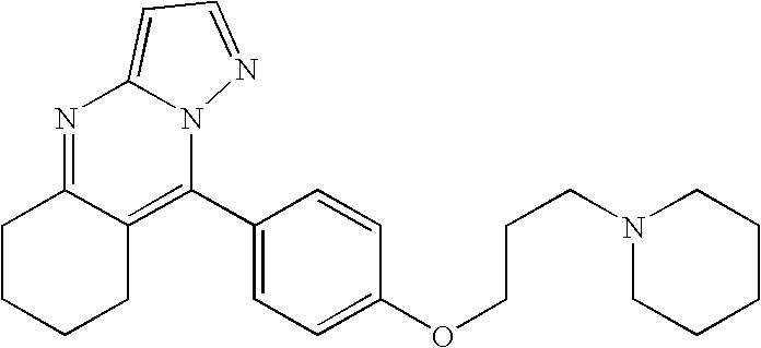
N1=C2C(=C(C3=CC=C(OCCCN4CCCCC4)C=C3)N3C1=CC=N3)CCCC2
